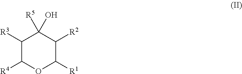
C1([R3])C([R4])OC([R1])C([R2])C1(O)[R5]
